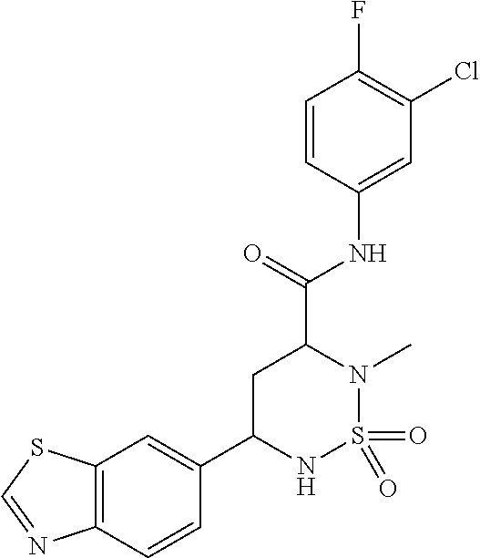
C12=C(C=CC(C3NS(=O)(=O)N(C)C(C(=O)NC4=CC(Cl)=C(F)C=C4)C3)=C1)N=CS2
